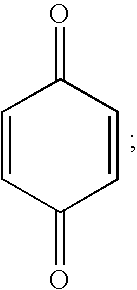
O=C1C=CC(=O)C=C1
